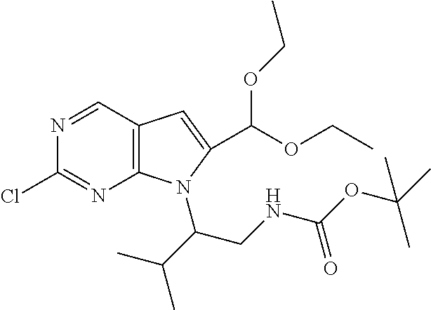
C12=C(C=NC(Cl)=N1)C=C(C(OCC)OCC)N2C(CNC(=O)OC(C)(C)C)C(C)C
